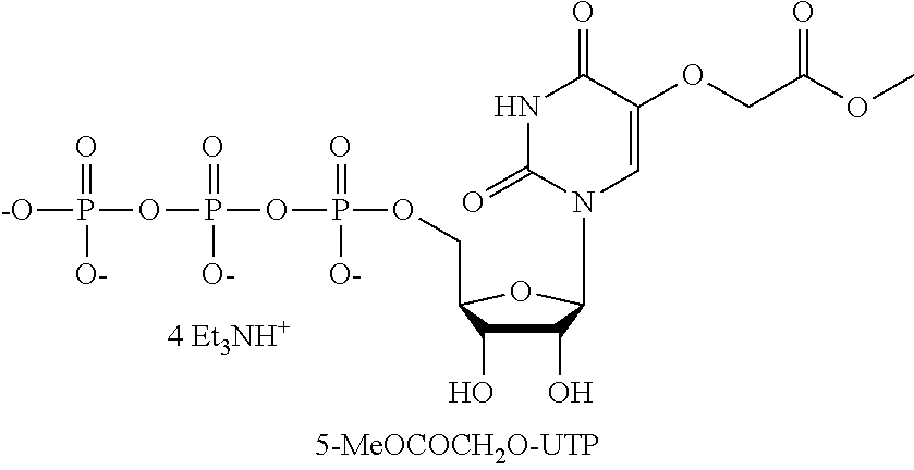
C1(O)C(O)C(COP(OP(OP([-O])(=O)[O-])(=O)[O-])(=O)[O-])OC1N1C=C(OCC(OC)=O)C(=O)NC1=O
